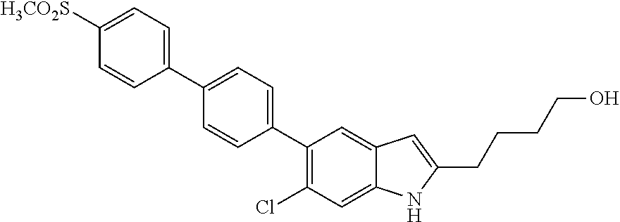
C1(C2=CC=C(C3=C(Cl)C=C4C(=C3)C=C(CCCCO)N4)C=C2)=CC=C([H3CO2S])C=C1
